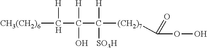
[CH3(CH2)6]C(C(C([(CH2)7]C(OO)=O)([SO3H])[H])(O)[H])[H]
